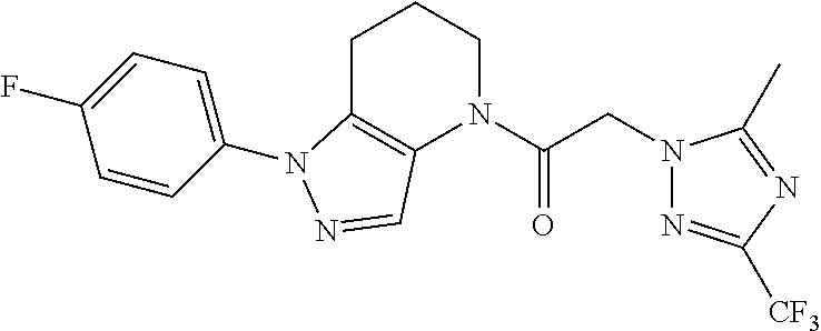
C1=CC(N2C3=C(N(C(CN4N=C([CF3])N=C4C)=O)CCC3)C=N2)=CC=C1F
